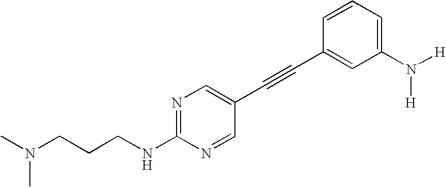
N1=C(NCCCN(C)C)N=CC(C#CC2=CC(N([H])[H])=CC=C2)=C1
